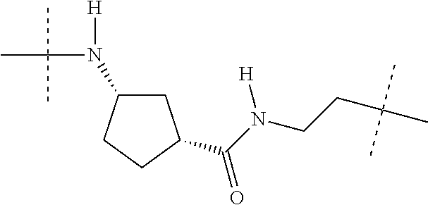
C1C(N(C(C)(C)C)[H])CCC1C(N(CCC(C)(C)C)[H])=O
